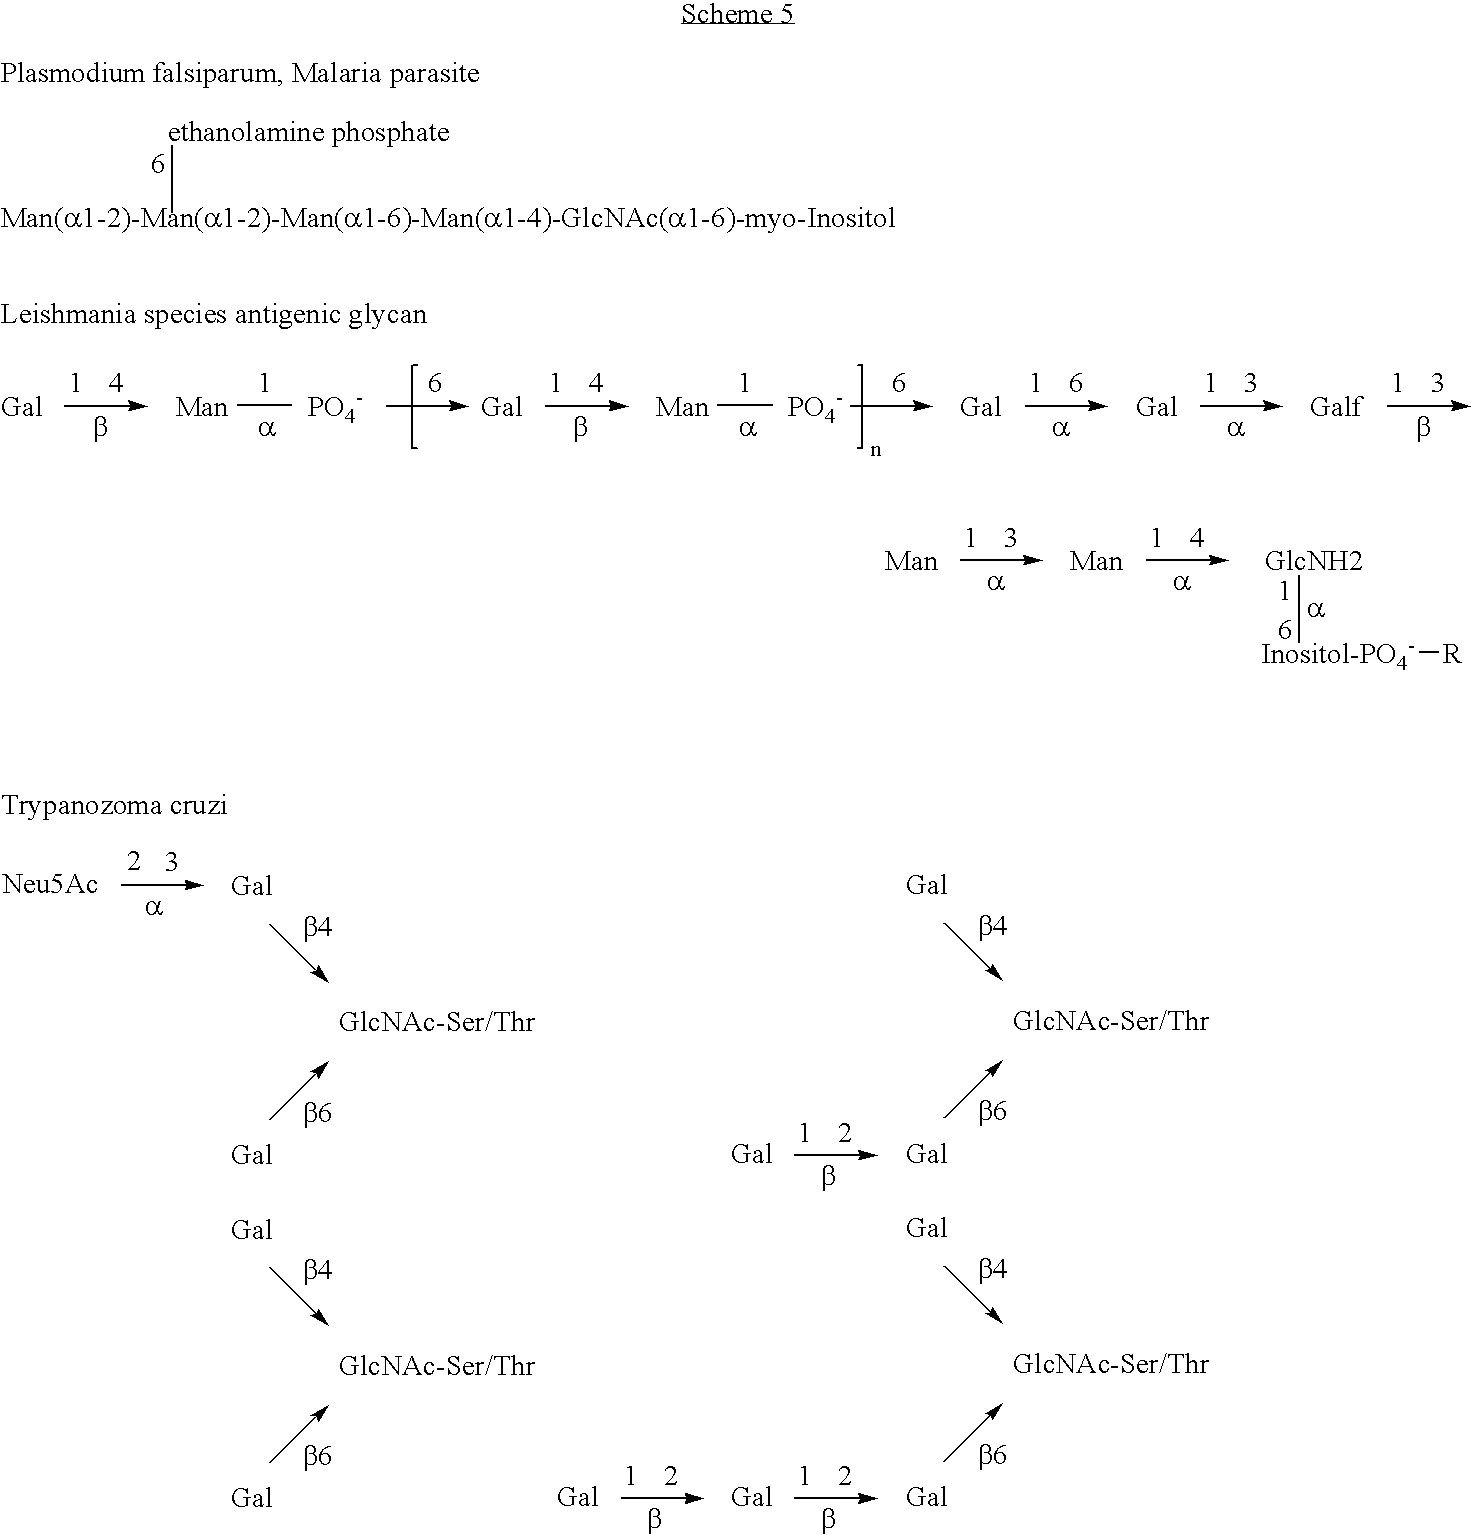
[Inositol-PO4-][R].[PO4-].[PO4-]
